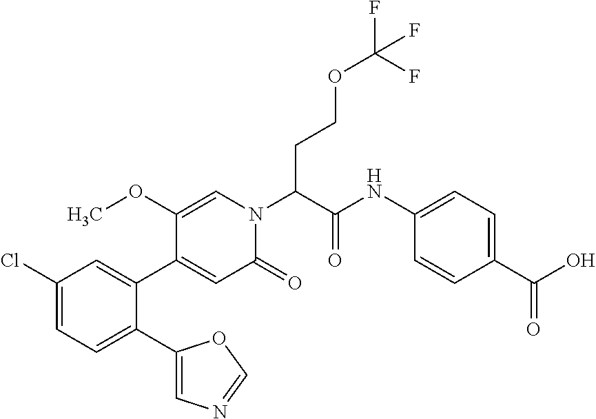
C1(Cl)=CC=C(C2=CN=CO2)C(C2=CC(=O)N(C(C(NC3=CC=C(C(O)=O)C=C3)=O)CCOC(F)(F)F)C=C2OC)=C1
